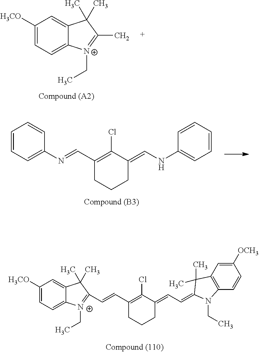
C1([H3CO])=CC=C2C(=C1)C(C)(C)C(C)=[N+]2CC.C1=CC=C(N=CC2=C(Cl)C(=CNC3=CC=CC=C3)CCC2)C=C1.C1([H3CO])=CC=C2C(=C1)C(C)(C)C(C=CC1=C(Cl)C(=CC=C3C(C)(C)C4=C(C=CC([OCH3])=C4)N3CC)CCC1)=[N+]2CC
